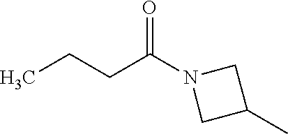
C(C(N1CC(C)C1)=O)CC
